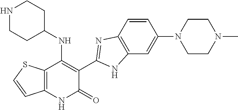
C1=CC2=C(C=C1N1CCN(C)CC1)NC(C1=C(NC3CCNCC3)C3=C(NC1=O)C=CS3)=N2
